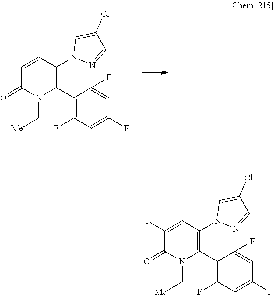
C1=CC(N2N=CC(Cl)=C2)=C(C2=C(F)C=C(F)C=C2F)N(C[Me])C1=O.C1(I)=CC(N2N=CC(Cl)=C2)=C(C2=C(F)C=C(F)C=C2F)N(C[Me])C1=O
